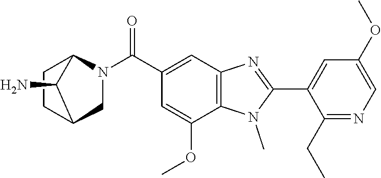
C1(C2=NC3=C(N2C)C(OC)=CC(C(N2CC4CCC2C4N)=O)=C3)=CC(OC)=CN=C1CC
